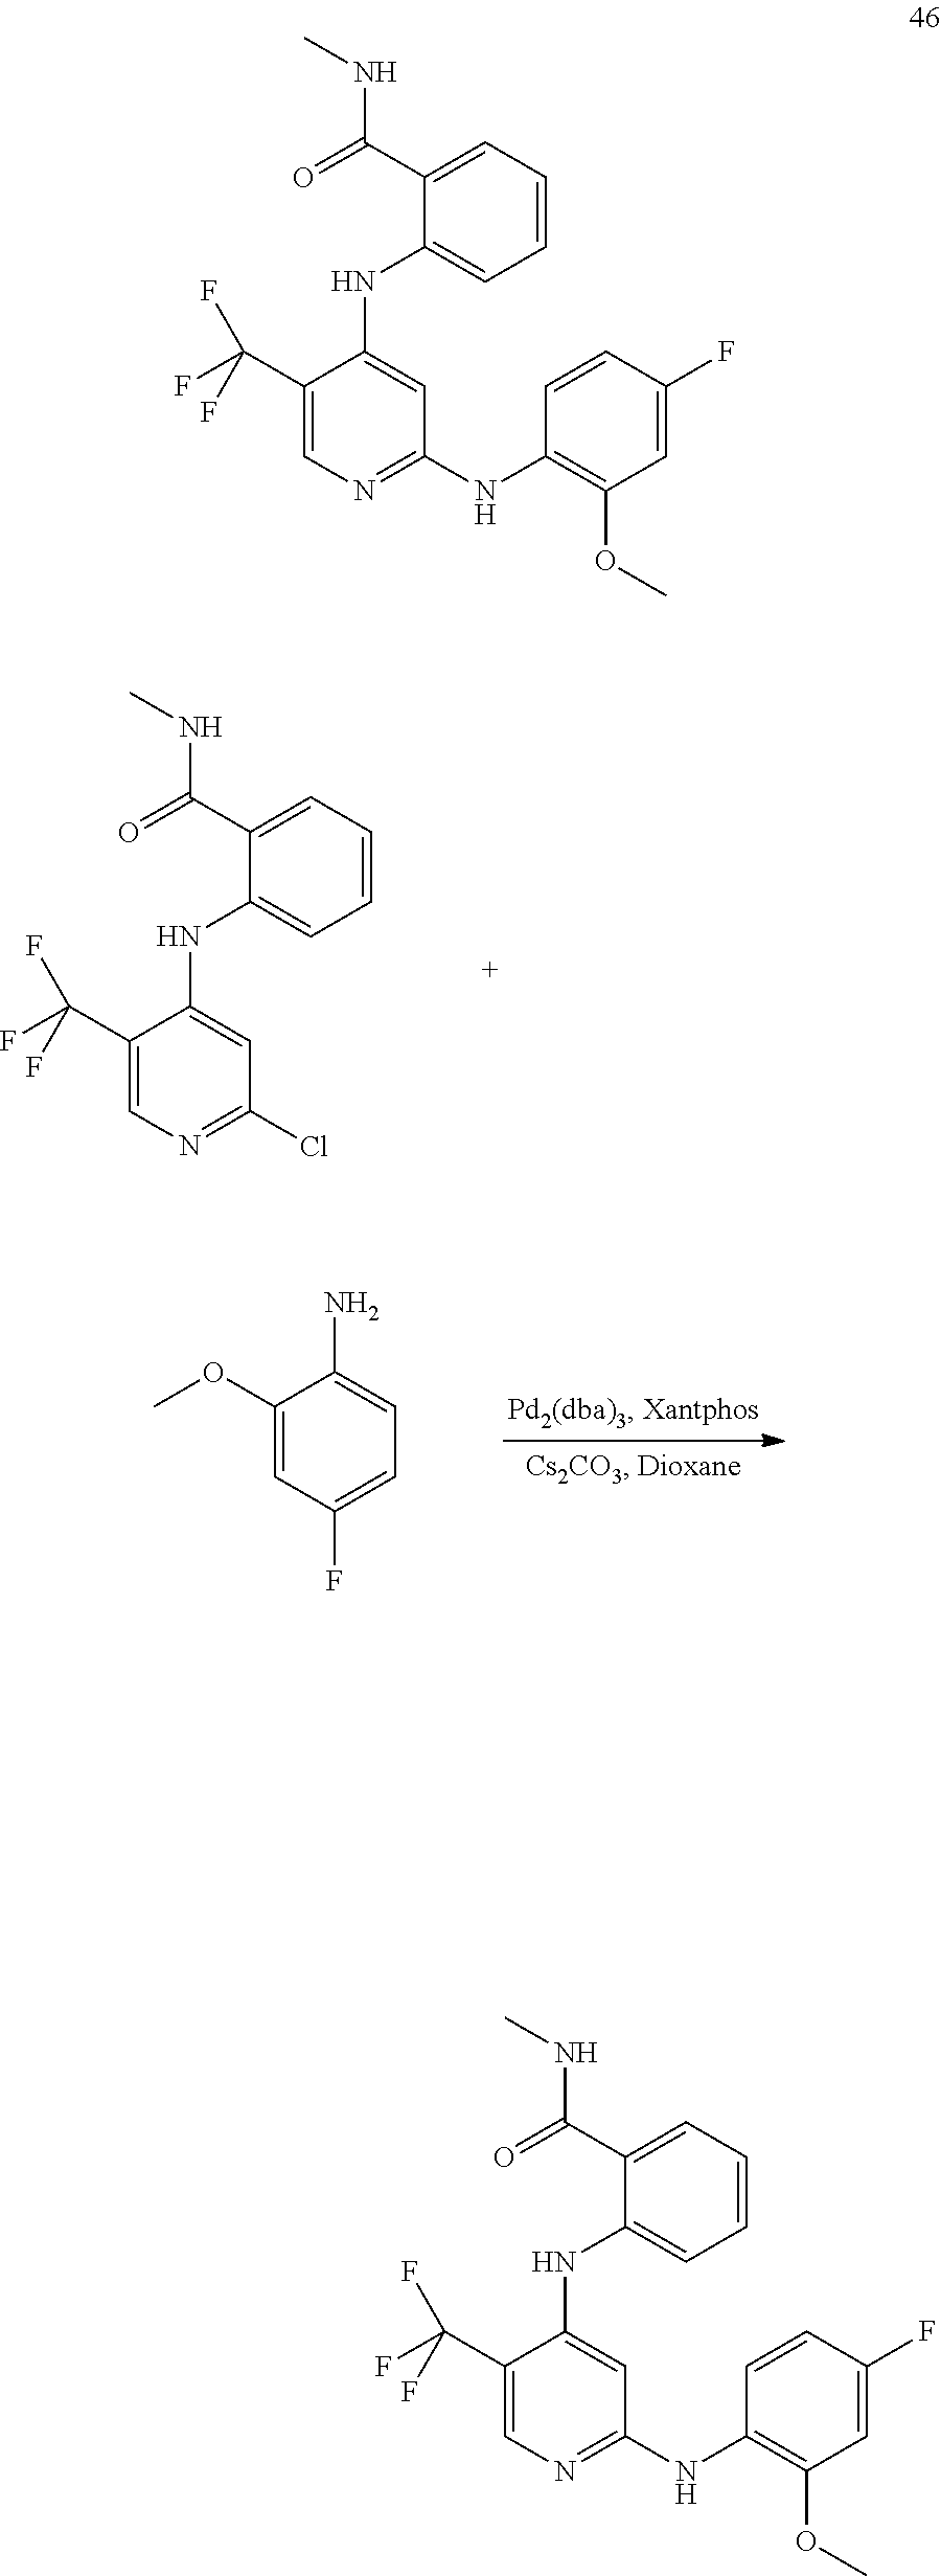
C1=CC=C(C(=O)NC)C(NC2=CC(Cl)=NC=C2C(F)(F)F)=C1.C1(OC)=CC(F)=CC=C1N.C1=CC=C(C(=O)NC)C(NC2=CC(NC3=C(OC)C=C(F)C=C3)=NC=C2C(F)(F)F)=C1.C1=CC=C(C(=O)NC)C(NC2=CC(NC3=C(OC)C=C(F)C=C3)=NC=C2C(F)(F)F)=C1
